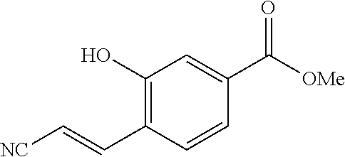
C1(O)=C(C=C[NC])C=CC(C([OMe])=O)=C1
